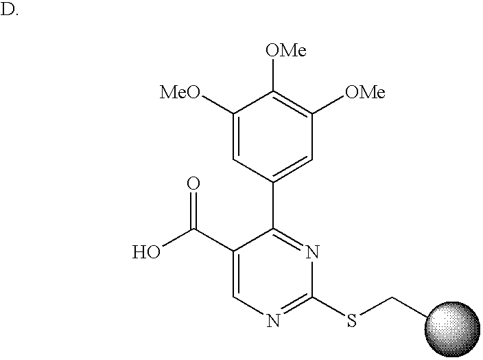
C1([MeO])=CC(C2=NC(SCC)=NC=C2C(O)=O)=CC([OMe])=C1[OMe]
